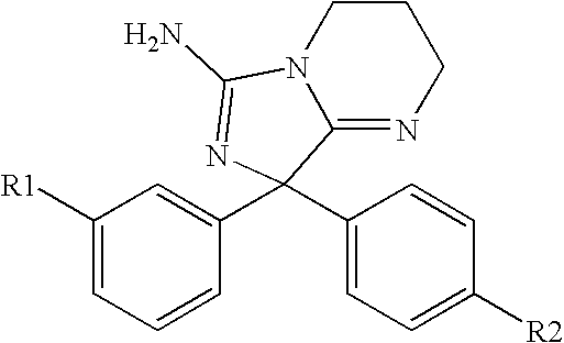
C1([R1])=CC=CC(C2(C3=CC=C([R2])C=C3)C3=NCCCN3C(N)=N2)=C1
